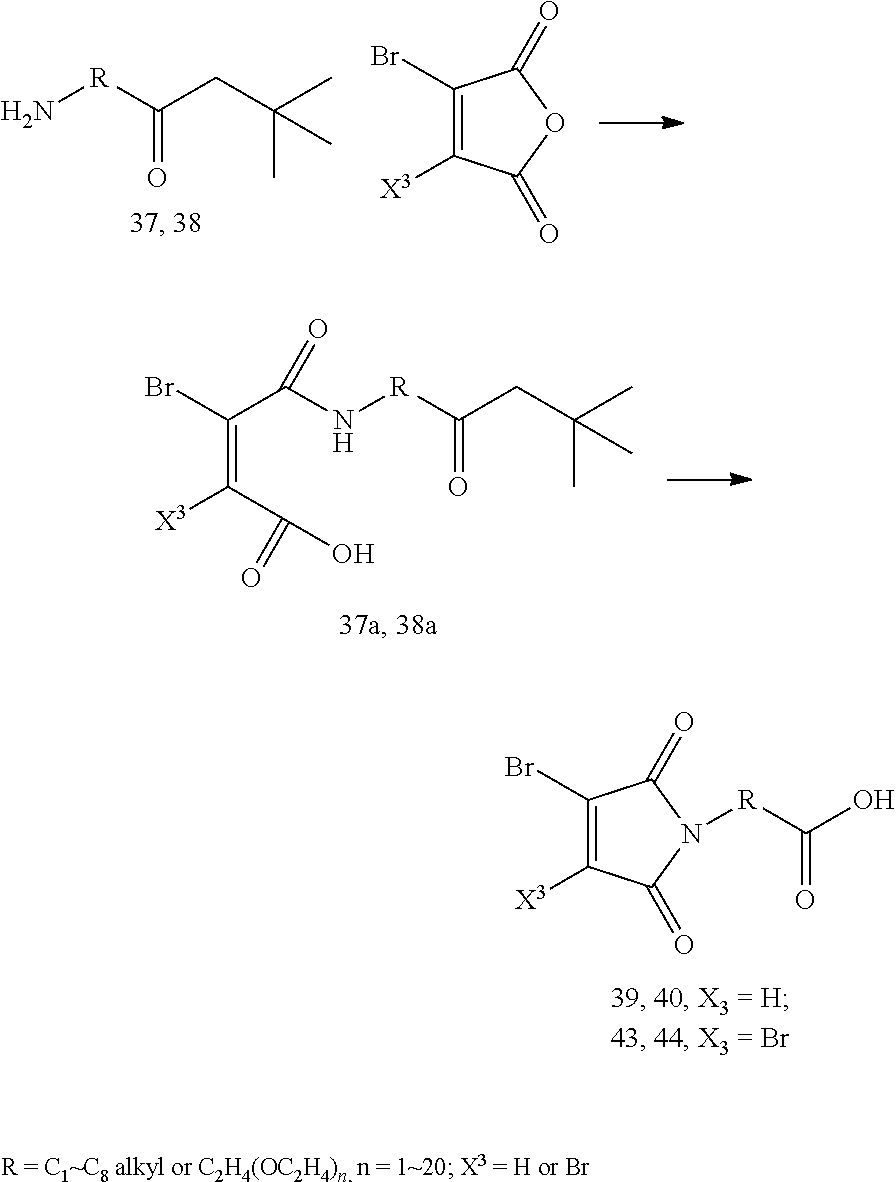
C1(Br)=C([X3])C(=O)N([R]C(O)=O)C1=O.N[R]C(CC(C)(C)C)=O.C1(Br)=C([X3])C(=O)OC1=O.N([R]C(CC(C)(C)C)=O)C(C(Br)=C(C(=O)O)[X3])=O
